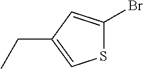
C(C1=CSC(Br)=C1)C
